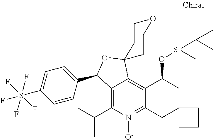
C12=C(C(C)C)[N+]([O-])=C3C(=C1C1(OC2C2=CC=C(S(F)(F)(F)(F)F)C=C2)CCOCC1)C(O[Si](C)(C)C(C)(C)C)CC1(C3)CCC1
